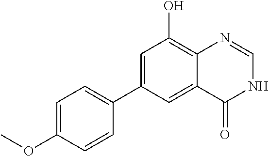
C1=C(OC)C=CC(C2=CC(O)=C3C(=C2)C(=O)NC=N3)=C1
